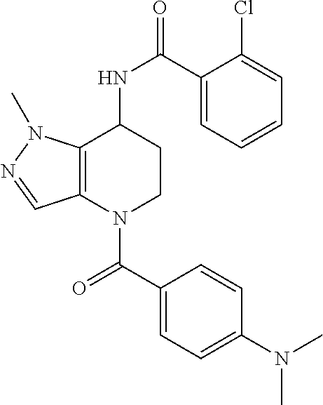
C1(C(NC2CCN(C(C3=CC=C(N(C)C)C=C3)=O)C3=C2N(C)N=C3)=O)=CC=CC=C1Cl
